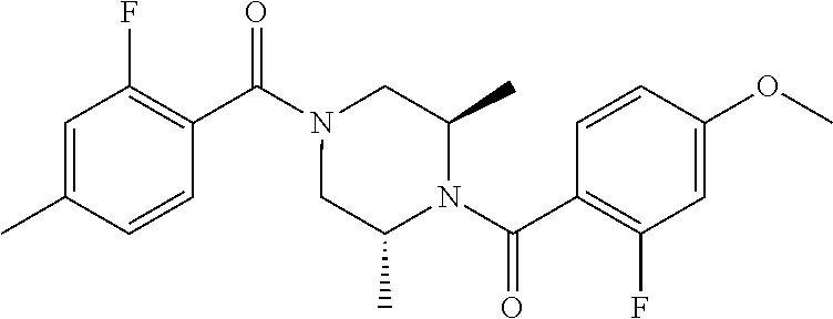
C1=C(C)C=CC(C(N2CC(C)N(C(C3=C(F)C=C(OC)C=C3)=O)C(C)C2)=O)=C1F
